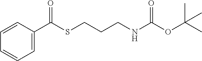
C1=CC(C(SCCCNC(OC(C)(C)C)=O)=O)=CC=C1
